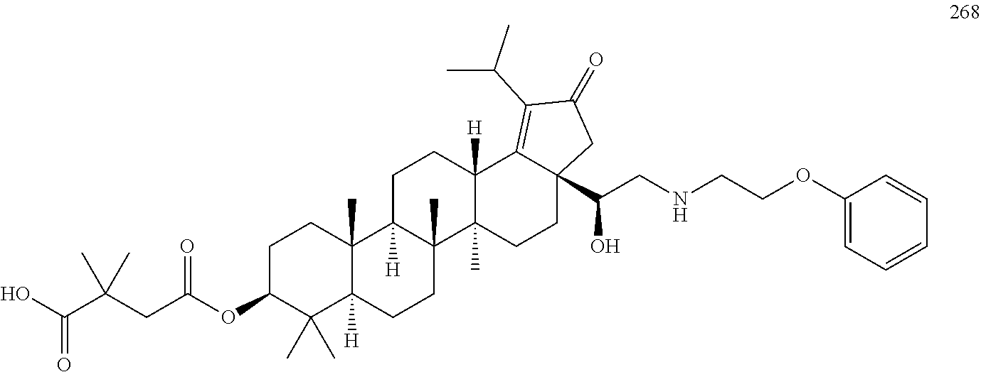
C1C(OC(CC(C(O)=O)(C)C)=O)C(C)(C)C2([H])C(C)(C1)C1([H])C(C)(CC2)C2(C)C([H])(CC1)C1=C(C(C)C)C(=O)CC1(C(CNCCOC1=CC=CC=C1)O)CC2
